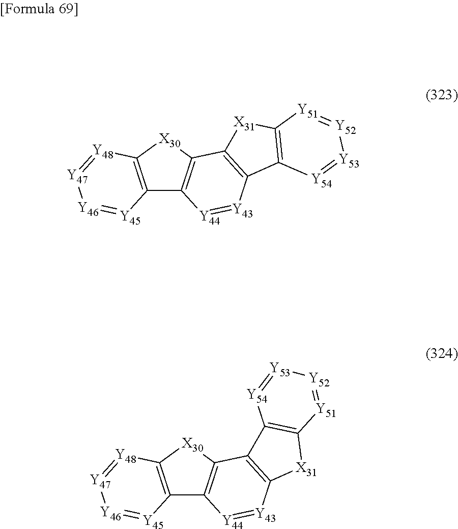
C12=C([X30]C3=C1[Y44]=[Y43]C1=C3[X31]C3=C1[Y54]=[Y53][Y52]=[Y51]3)[Y48]=[Y47][Y46]=[Y45]2.C12=C([X30]C3=C1[Y44]=[Y43]C1=C3C3=C([X31]1)[Y51]=[Y52][Y53]=[Y54]3)[Y48]=[Y47][Y46]=[Y45]2
